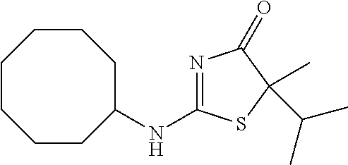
N(C1=NC(=O)C(C)(C(C)C)S1)C1CCCCCCC1
